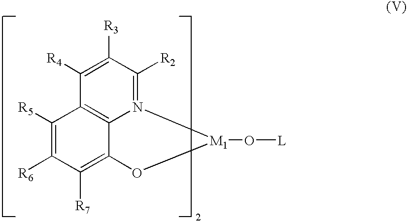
C12=C3N(=C([R2])C([R3])=C1[R4])[M1](O[L])OC3=C([R7])C([R6])=C2[R5]
